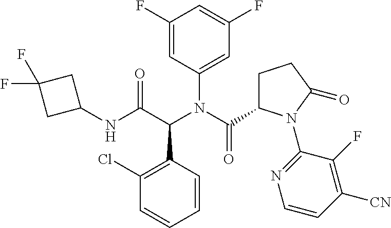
C1(NC(C(N(C(C2CCC(=O)N2C2=NC=CC([CN])=C2F)=O)C2=CC(F)=CC(F)=C2)C2=C(Cl)C=CC=C2)=O)CC(F)(F)C1
